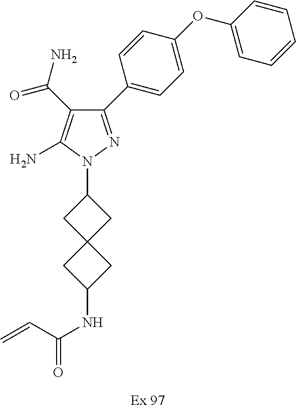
C1(C(N)=O)=C(N)N(C2CC3(C2)CC(NC(C=C)=O)C3)N=C1C1=CC=C(OC2=CC=CC=C2)C=C1.[Ex 97]
